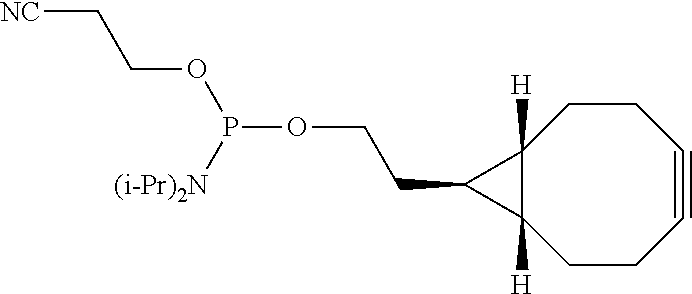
C12([H])C([H])(CCC#CCC1)C2CCOP([(i-Pr)2N])OCC[NC]
